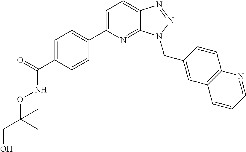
C1=C(C2=CC=C(C(=O)NOC(CO)(C)C)C(C)=C2)N=C2C(=C1)N=NN2CC1=CC2=C(C=C1)N=CC=C2
